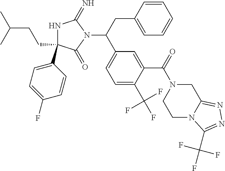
N1C(CCC(C)C)(C2=CC=C(F)C=C2)C(=O)N(C(CC2=CC=CC=C2)C2=CC=C(C(F)(F)F)C(C(N3CCN4C(=NN=C4C(F)(F)F)C3)=O)=C2)C1=N
